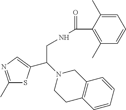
C1(C)=NC=C(C(N2CCC3=C(C2)C=CC=C3)CNC(=O)C2=C(C)C=CC=C2C)S1
